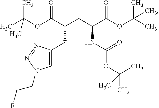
CC(OC(C(CC(C(OC(C)(C)C)=O)NC(=O)OC(C)(C)C)CC1=CN(CCF)N=N1)=O)(C)C
